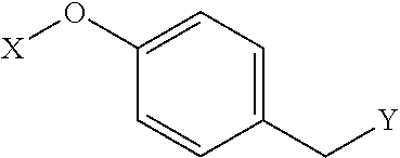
C1(O[X])=CC=C(C[Y])C=C1
